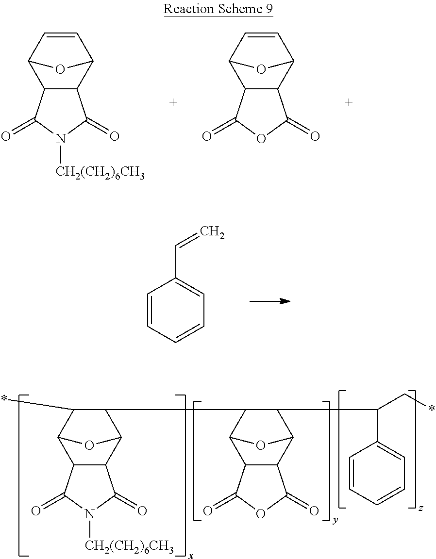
[CH2(CH2)6CH3]N1C(=O)C2C(C3C=CC2O3)C1=O.C12C(C3C=CC1O3)C(=O)OC2=O.C1=CC=CC=C1C=C.[CH2(CH2)6CH3]N1C(=O)C2C(C3C(C4C(C(C5=CC=CC=C5)C*)C5C6C(C4O5)C(=O)OC6=O)C(*)C2O3)C1=O
